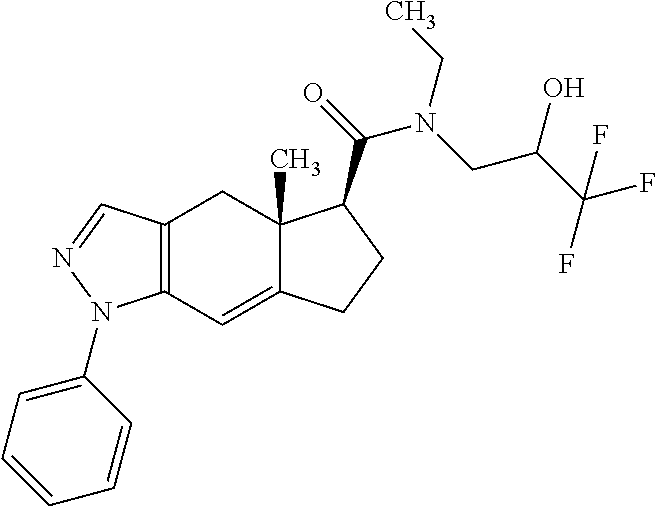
C12=C(C=C3C(C)(C1)C(C(=O)N(CC(C(F)(F)F)O)CC)CC3)N(C1=CC=CC=C1)N=C2
